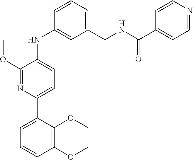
C1=CC=C(C2=CC=C(NC3=CC(CNC(=O)C4=CC=NC=C4)=CC=C3)C(OC)=N2)C2=C1OCCO2
